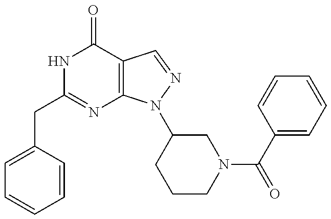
C1(CC2=NC3=C(C(=O)N2)C=NN3C2CCCN(C(C3=CC=CC=C3)=O)C2)=CC=CC=C1
